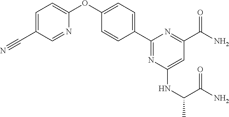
C1=C(C#N)C=NC(OC2=CC=C(C3=NC(NC(C(N)=O)C)=CC(C(N)=O)=N3)C=C2)=C1
